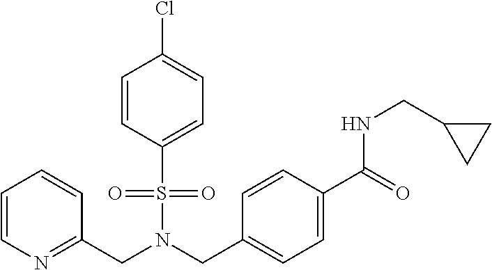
C(N(S(=O)(=O)C1=CC=C(Cl)C=C1)CC1=CC=C(C(=O)NCC2CC2)C=C1)C1=NC=CC=C1
